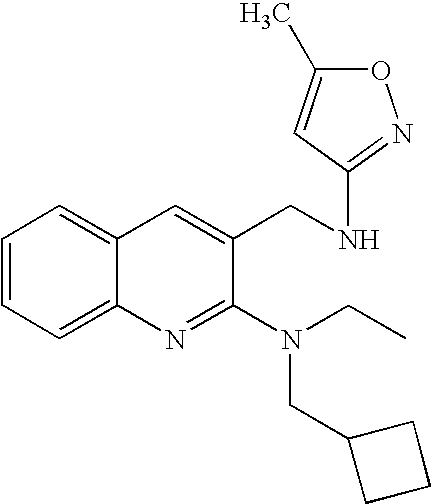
C1=CC=C2C(=C1)C=C(CNC1=NOC(C)=C1)C(N(CC)CC1CCC1)=N2
